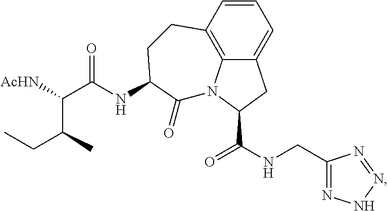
C12=C3C=CC=C1CC(C(NCC1=NNN=N1)=O)N2C(=O)C(NC(C(C(CC)C)[AcHN])=O)CC3
